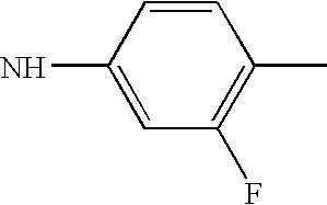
C1=CC(N)=CC(F)=C1C
